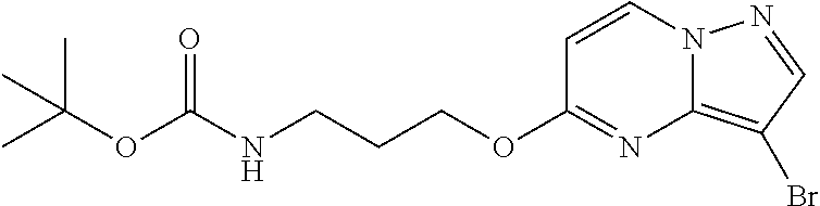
C1=CN2C(=C(Br)C=N2)N=C1OCCCNC(OC(C)(C)C)=O
